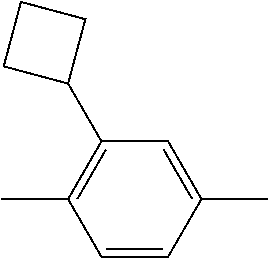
C1=CC(C)=CC(C2CCC2)=C1C
